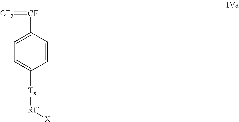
C1=CC([Tn][Rf][X])=CC=C1[CF]=[CF2]
